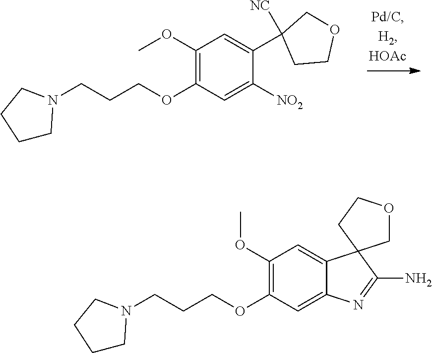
C1(OC)=C(OCCCN2CCCC2)C=C([NO2])C(C2([NC])CCOC2)=C1.C1(OC)=C(OCCCN2CCCC2)C=C2C(=C1)C1(C(N)=N2)COCC1
